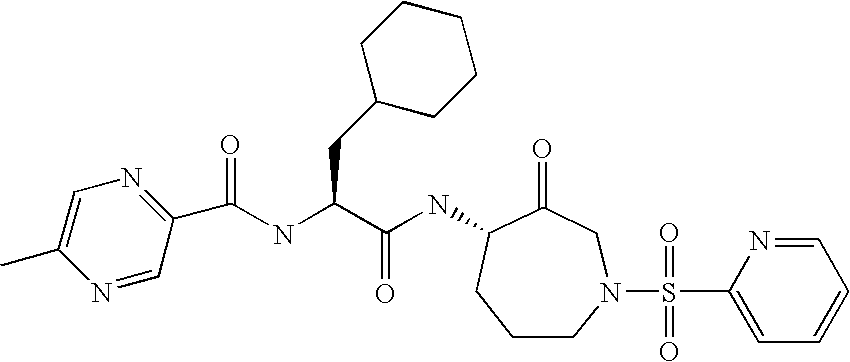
C1CN(S(C2=CC=CC=N2)(=O)=O)CC(=O)C(NC(C(CC2CCCCC2)NC(C2=NC=C(C)N=C2)=O)=O)C1
